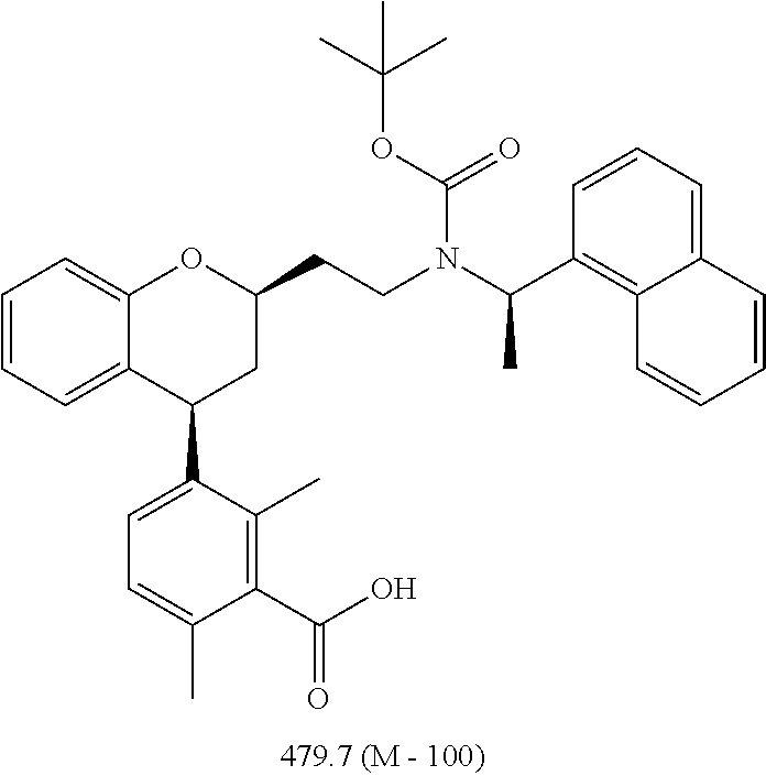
C12=CC=CC=C1C(C1=CC=C(C)C(C(O)=O)=C1C)CC(CCN(C(C1=C3C(=CC=C1)C=CC=C3)C)C(OC(C)(C)C)=O)O2
